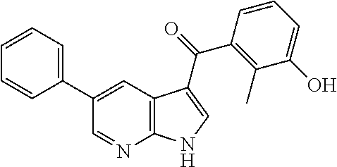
C12=C(C=C(C3=CC=CC=C3)C=N1)C(C(=O)C1=C(C)C(O)=CC=C1)=CN2
